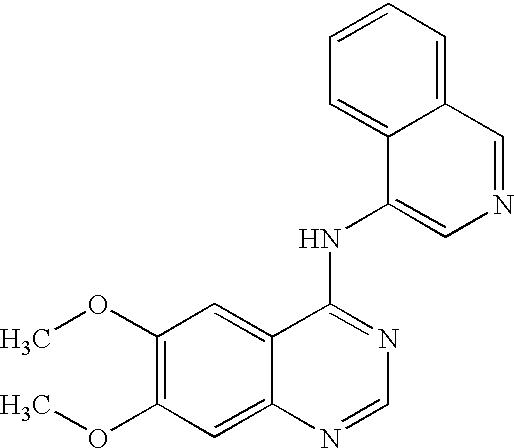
C1(OC)=C(OC)C=C2C(=C1)C(NC1=CN=CC3=CC=CC=C13)=NC=N2
